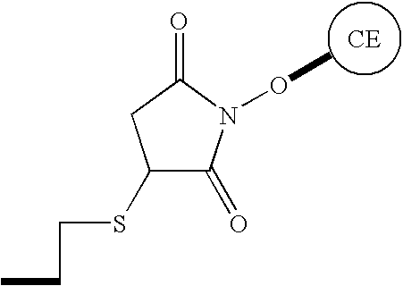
C1(SCCC)C(=O)N(OC)C(=O)C1.[CE]
